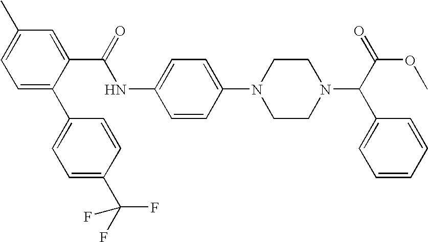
N1(C2=CC=C(NC(C3=CC(C)=CC=C3C3=CC=C(C(F)(F)F)C=C3)=O)C=C2)CCN(C(C(OC)=O)C2=CC=CC=C2)CC1
